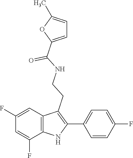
O=C(NCCC1=C(C2=CC=C(F)C=C2)NC2=C1C=C(F)C=C2F)C1=CC=C(C)O1
